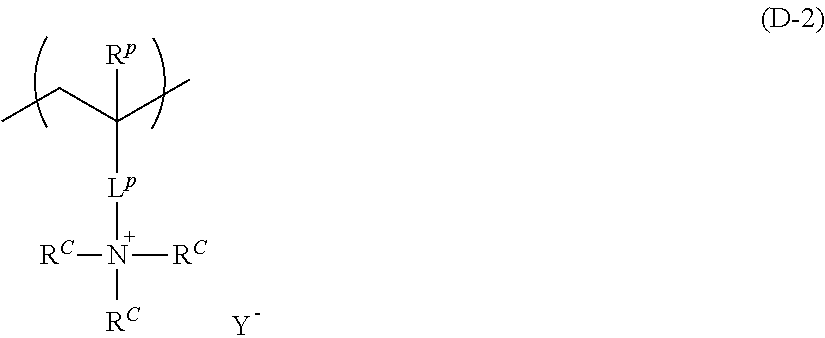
CCC([Rp])([Lp]N([RC])([RC])[RC])C.[Y]
